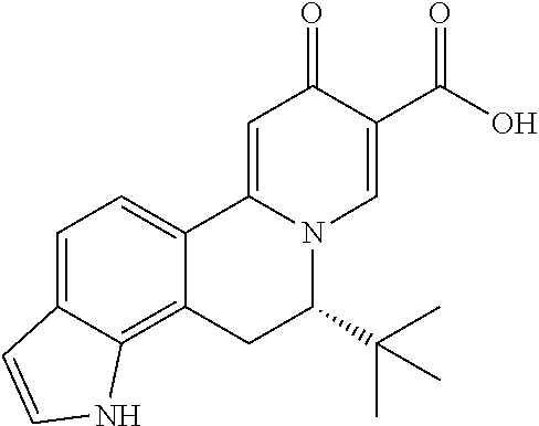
C12=CC=C3C(=C1CC(C(C)(C)C)N1C2=CC(=O)C(C(O)=O)=C1)NC=C3
